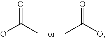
OC(C)=O.CC(O)=O
